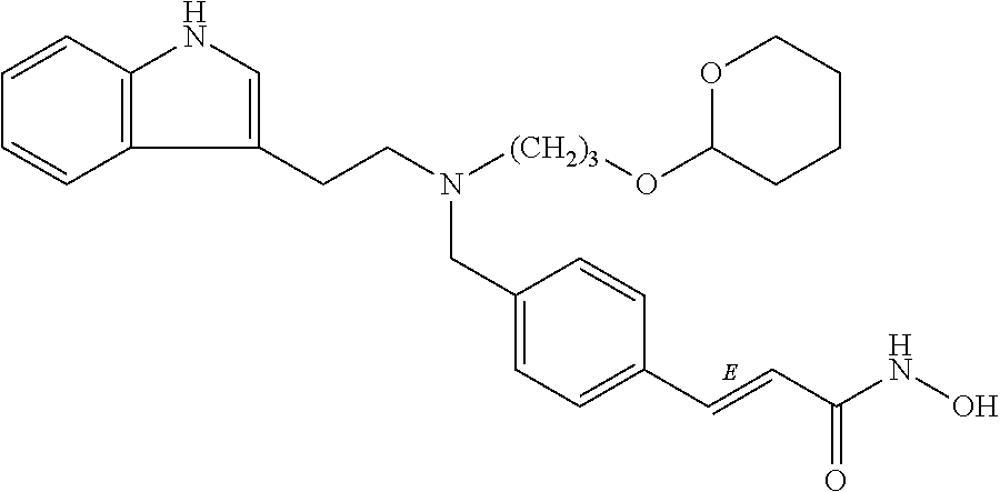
C12=C(C=CC=C1)NC=C2CCN([(CH2)3]OC1CCCCO1)CC1=CC=C(C=CC(NO)=O)C=C1
